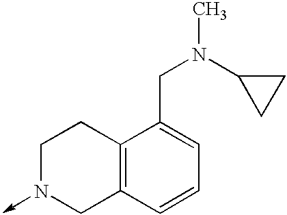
C1N(->C)CC2=C(C1)C(CN(C)C1CC1)=CC=C2
